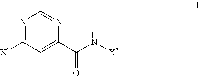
N1=C([X1])C=C(C(=O)N[X2])N=C1
